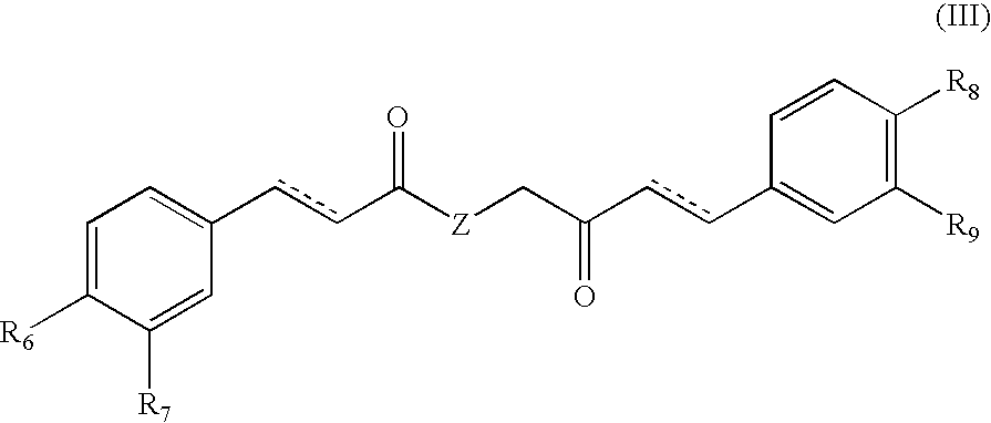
C1=C([R7])C([R6])=CC=C1ccC([Z]CC(ccC1=CC([R9])=C([R8])C=C1)=O)=O
